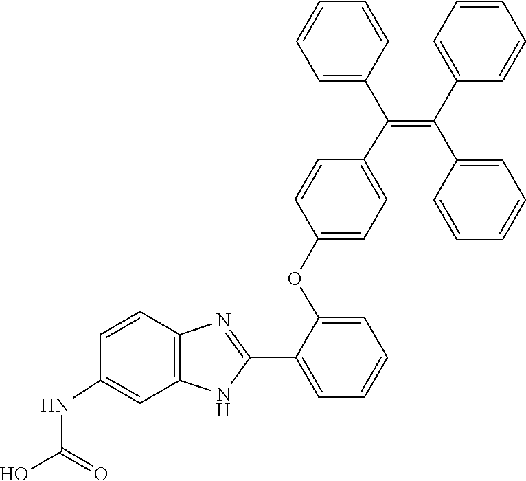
C1(C2=CC=CC=C2OC2=CC=C(C(C3=CC=CC=C3)=C(C3=CC=CC=C3)C3=CC=CC=C3)C=C2)=NC2=C(N1)C=C(NC(O)=O)C=C2
